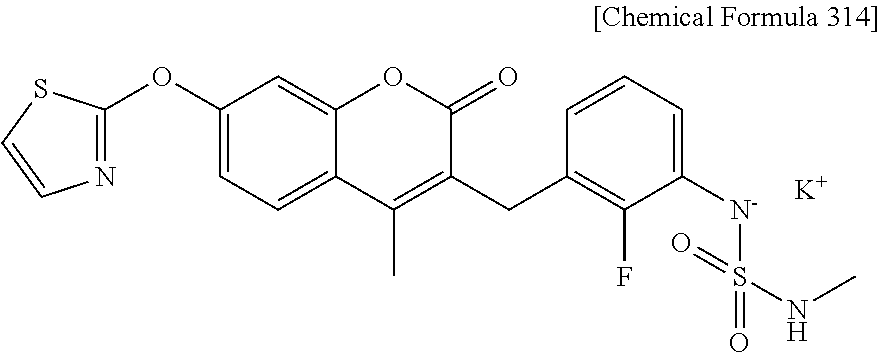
C1(OC2=NC=CS2)=CC=C2C(=C1)OC(=O)C(CC1=C(F)C([N-]S(=O)(NC)=O)=CC=C1)=C2C.[K]
